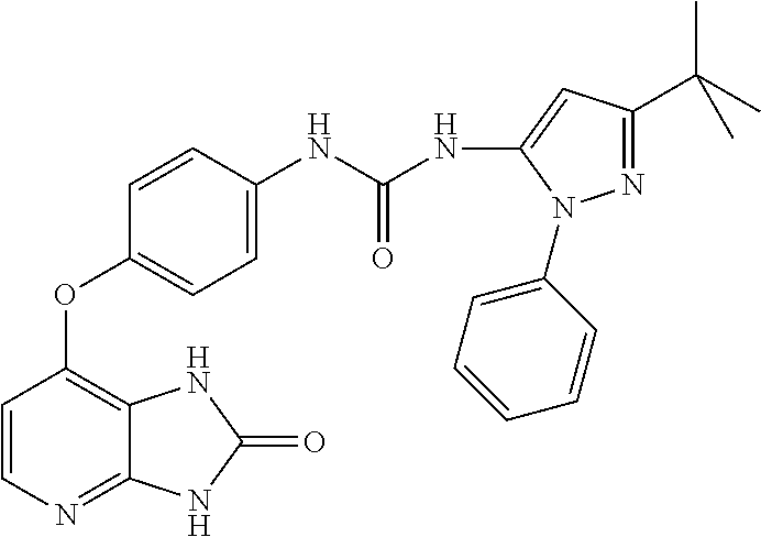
C1=CC(OC2=C3C(=NC=C2)NC(=O)N3)=CC=C1NC(NC1=CC(C(C)(C)C)=NN1C1=CC=CC=C1)=O
